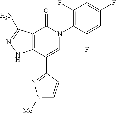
C1=C(F)C(N2C(=O)C3=C(C(C4=NN([Me])C=C4)=C2)NN=C3N)=C(F)C=C1F
